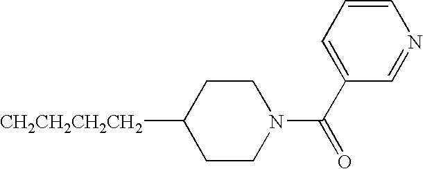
[CH2CH2CH2CH2]C1CCN(C(=O)C2=CC=CN=C2)CC1
